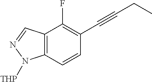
C12=C(N([THP])N=C1)C=CC(C#CCC)=C2F
